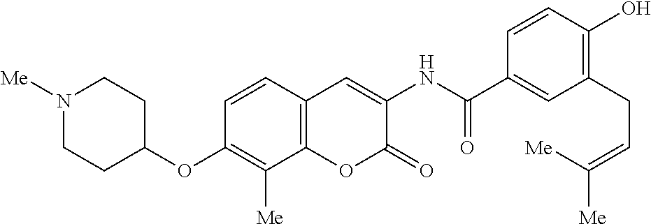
N1([Me])CCC(OC2=C([Me])C3=C(C=C2)C=C(NC(C2=CC(CC=C([Me])[Me])=C(O)C=C2)=O)C(=O)O3)CC1
